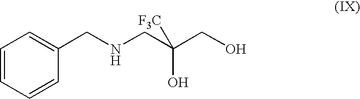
N(CC(CO)([F3C])O)CC1=CC=CC=C1
